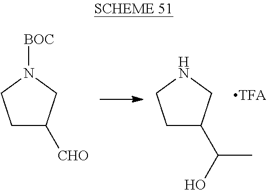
C1C(C(O)C)CNC1.C1C([CHO])CN([BOC])C1
